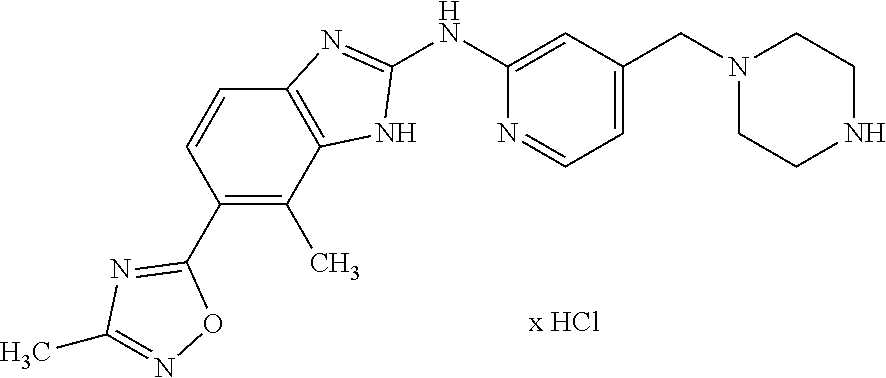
C1(NC2=CC(CN3CCNCC3)=CC=N2)=NC2=C(N1)C(C)=C(C1=NC(C)=NO1)C=C2
